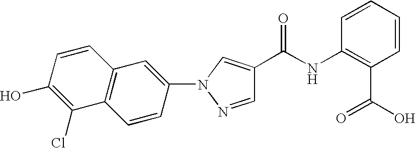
C12=C(C=CC(N3C=C(C(NC4=C(C(O)=O)C=CC=C4)=O)C=N3)=C1)C(Cl)=C(O)C=C2
